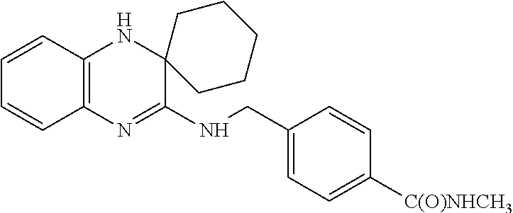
C1=CC2=C(C=C1)N=C(NCC1=CC=C([C(O)NHCH3])C=C1)C1(N2)CCCCC1
